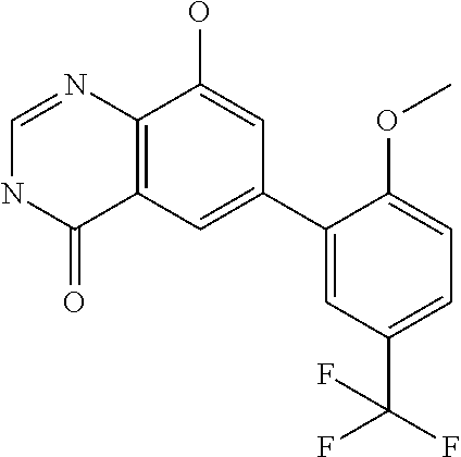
C12=C(C=C(C3=CC(C(F)(F)F)=CC=C3OC)C=C1O)C(=O)NC=N2
